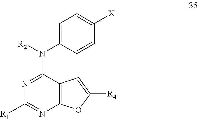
N1=C(N([R2])C2=CC=C([X])C=C2)C2=C(N=C1[R1])OC([R4])=C2
